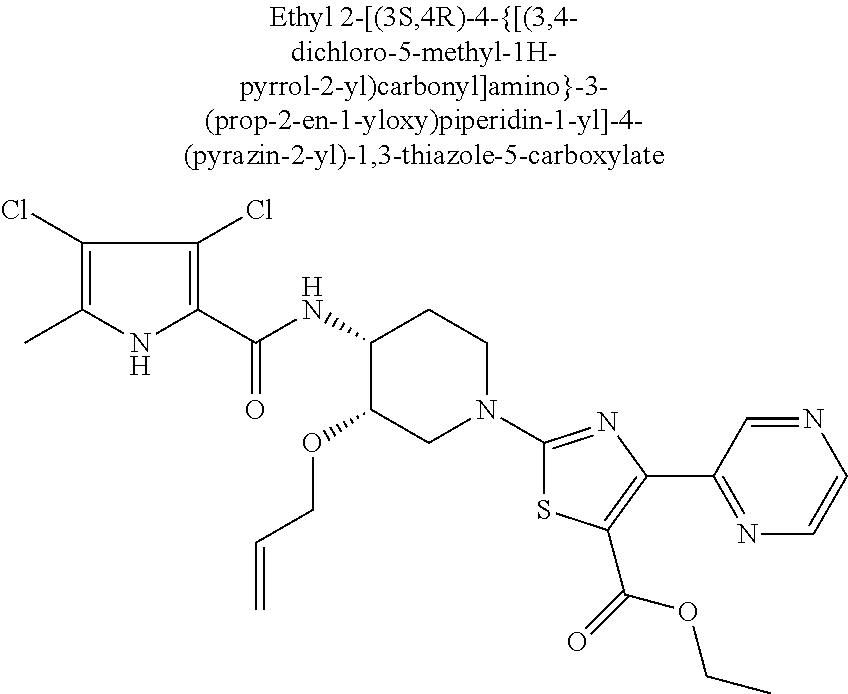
C1(Cl)=C(C)NC(C(=O)NC2C(OCC=C)CN(C3=NC(C4=NC=CN=C4)=C(C(=O)OCC)S3)CC2)=C1Cl
